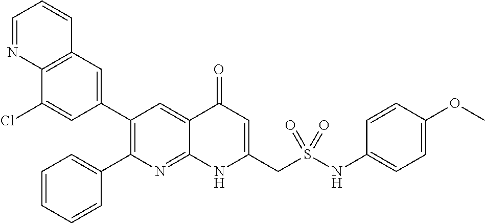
C12=C(C=C(C3=C(C4=CC=CC=C4)N=C4C(=C3)C(=O)C=C(CS(NC3=CC=C(OC)C=C3)(=O)=O)N4)C=C1Cl)C=CC=N2
